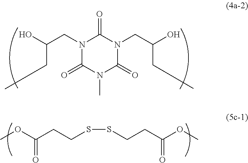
N1(CC(O)CC)C(=O)N(C)C(=O)N(CC(O)CC)C1=O.COC(CCSSCCC(OC)=O)=O
